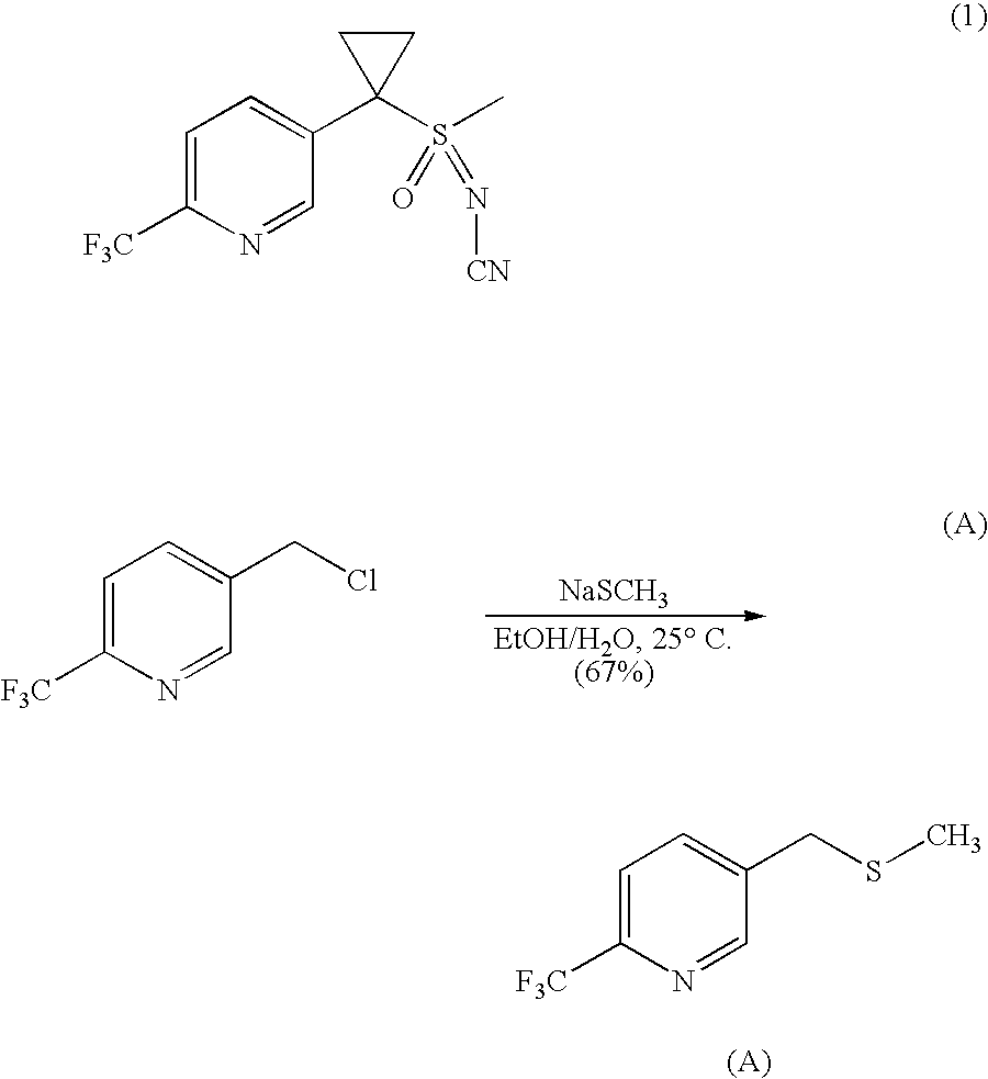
[NaSCH3].C1=C([F3C])N=CC(CCl)=C1.C1=C([F3C])N=CC(CSC)=C1.C1=C([F3C])N=CC(C2(S(C)(=O)=N[CN])CC2)=C1
